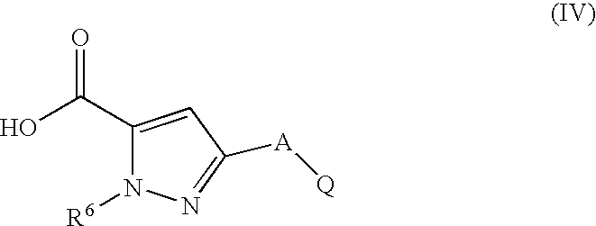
OC(C1=CC([A][Q])=NN1[R6])=O
